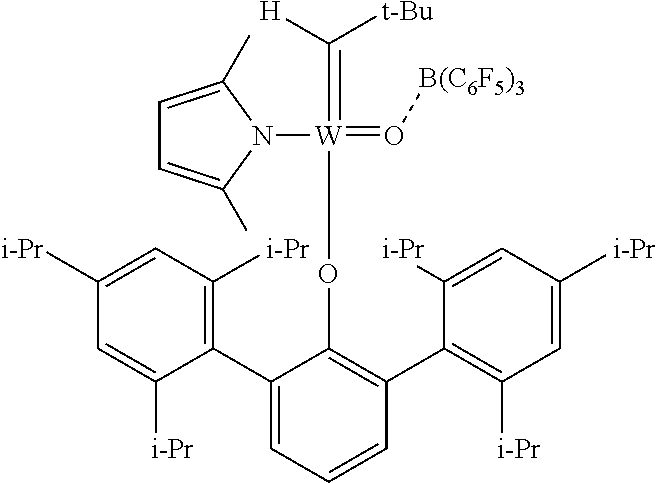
C1(C2=CC=CC(C3=C([i-Pr])C=C([i-Pr])C=C3[i-Pr])=C2O[W](=C([H])[t-Bu])(=O[B(C6F5)3])N2C(C)=CC=C2C)=C([i-Pr])C=C([i-Pr])C=C1[i-Pr]
